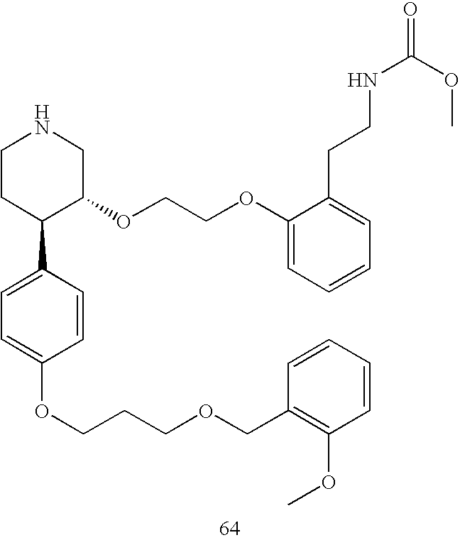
C1CC(C2=CC=C(OCCCOCC3=C(OC)C=CC=C3)C=C2)C(OCCOC2=CC=CC=C2CCNC(=O)OC)CN1
